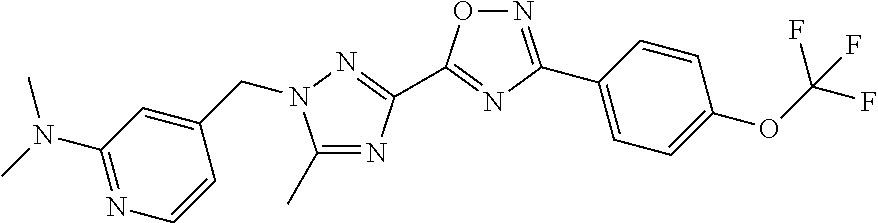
C1(C)=NC(C2=NC(C3=CC=C(OC(F)(F)F)C=C3)=NO2)=NN1CC1=CC(N(C)C)=NC=C1
